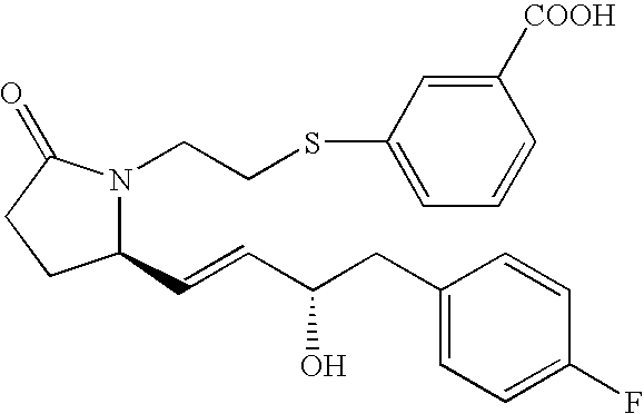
C1(C=CC(CC2=CC=C(F)C=C2)O)N(CCSC2=CC=CC([COOH])=C2)C(=O)CC1
